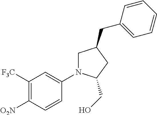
C1([F3C])=C([O2N])C=CC(N2CC(CC3=CC=CC=C3)CC2CO)=C1
